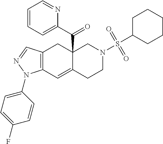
C12=C(C=C3C(C(C4=CC=CC=N4)=O)(C1)CN(S(C1CCCCC1)(=O)=O)CC3)N(C1=CC=C(F)C=C1)N=C2
